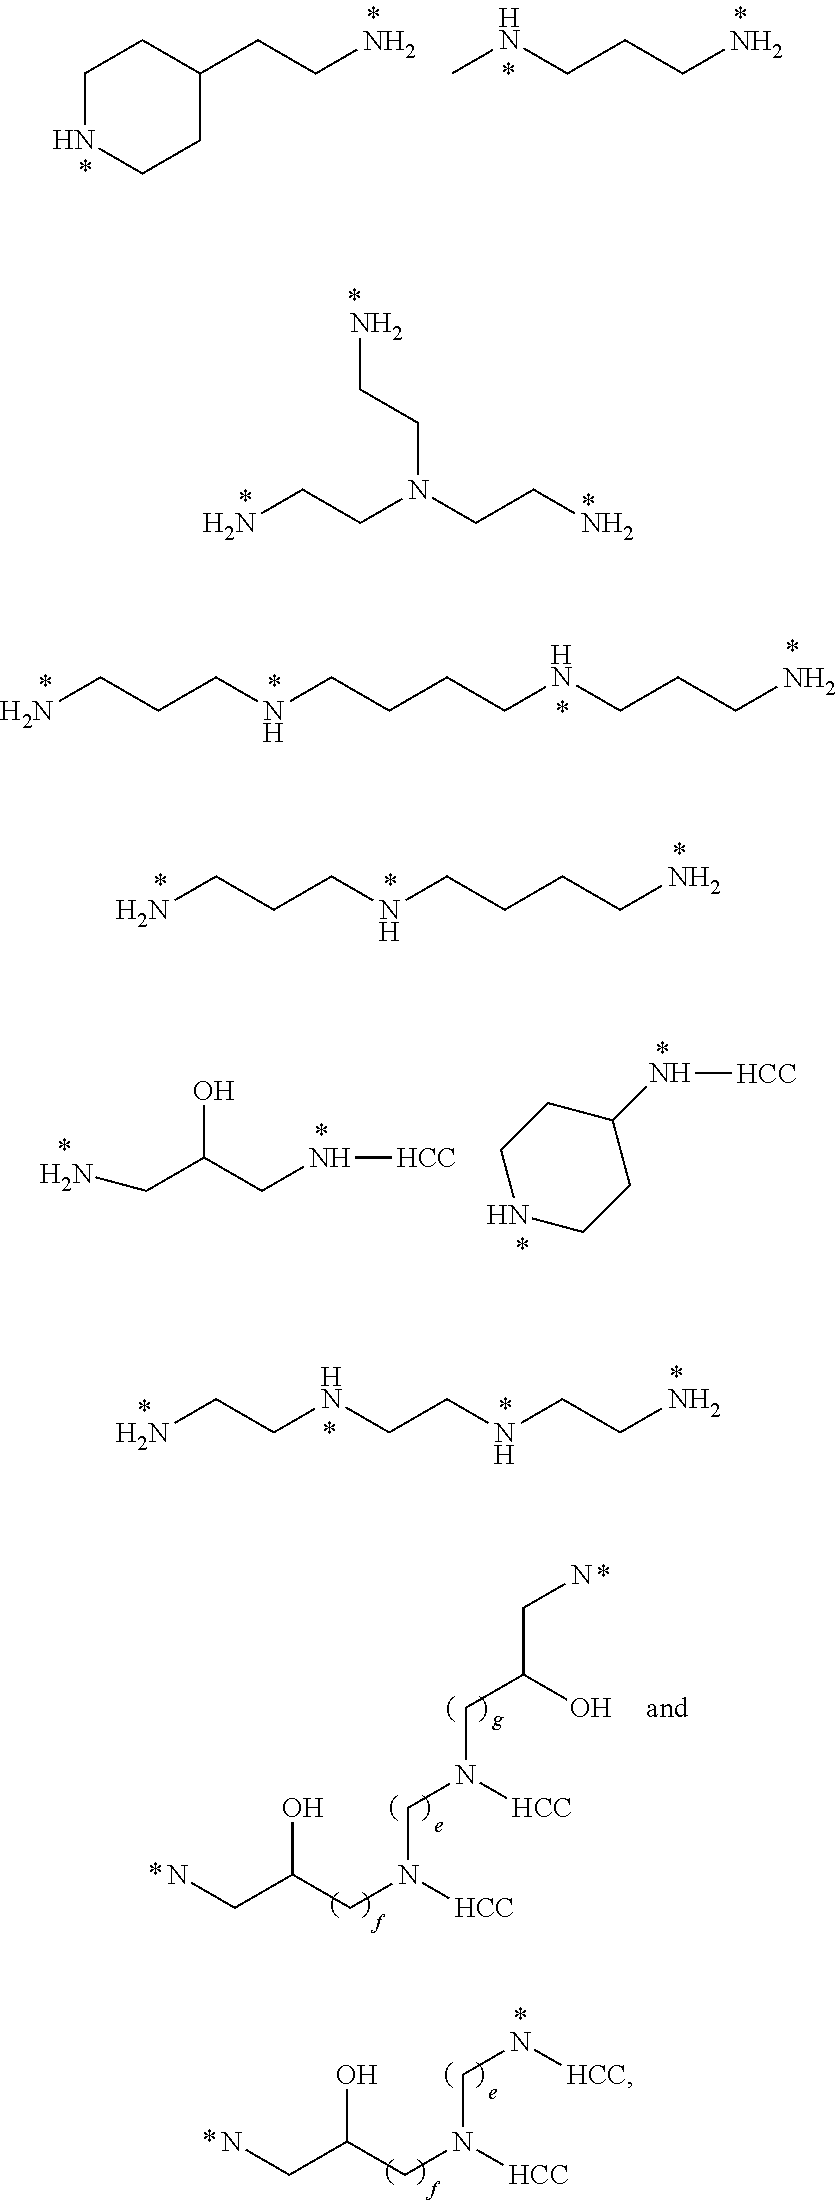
C1NCCC(CCN)C1.CNCCCN.NCCN(CCN)CCN.NCCCNCCCCNCCCN.NCCCNCCCCN.OC(CN[HCC])CN.C1NCCC(N[HCC])C1.NCCNCCNCCN.NCC(CN([HCC])CN(CC(CN)O)[HCC])O.NCC(CN([HCC])CN[HCC])O
